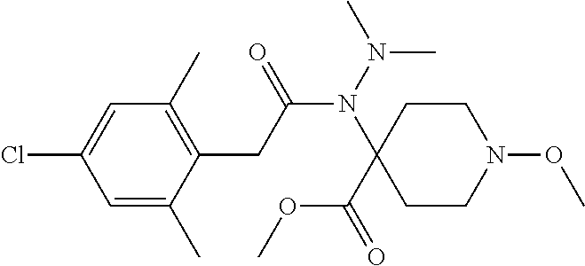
C1=C(C)C(CC(N(N(C)C)C2(C(=O)OC)CCN(OC)CC2)=O)=C(C)C=C1Cl
